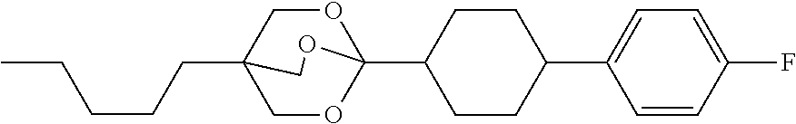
C(CCCC)C12COC(C3CCC(C4=CC=C(F)C=C4)CC3)(OC1)OC2
